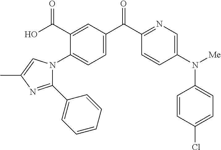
C1=CC(N([Me])C2=CC=C(Cl)C=C2)=CN=C1C(=O)C1=CC=C(N2C(C3=CC=CC=C3)=NC(C)=C2)C(C(O)=O)=C1
